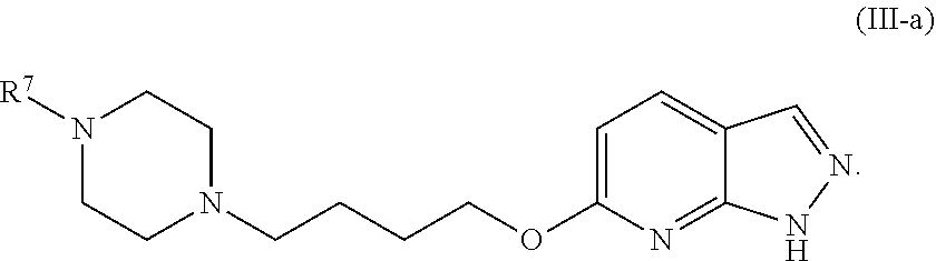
N1([R7])CCN(CCCCOC2=CC=C3C(=N2)NN=C3)CC1
